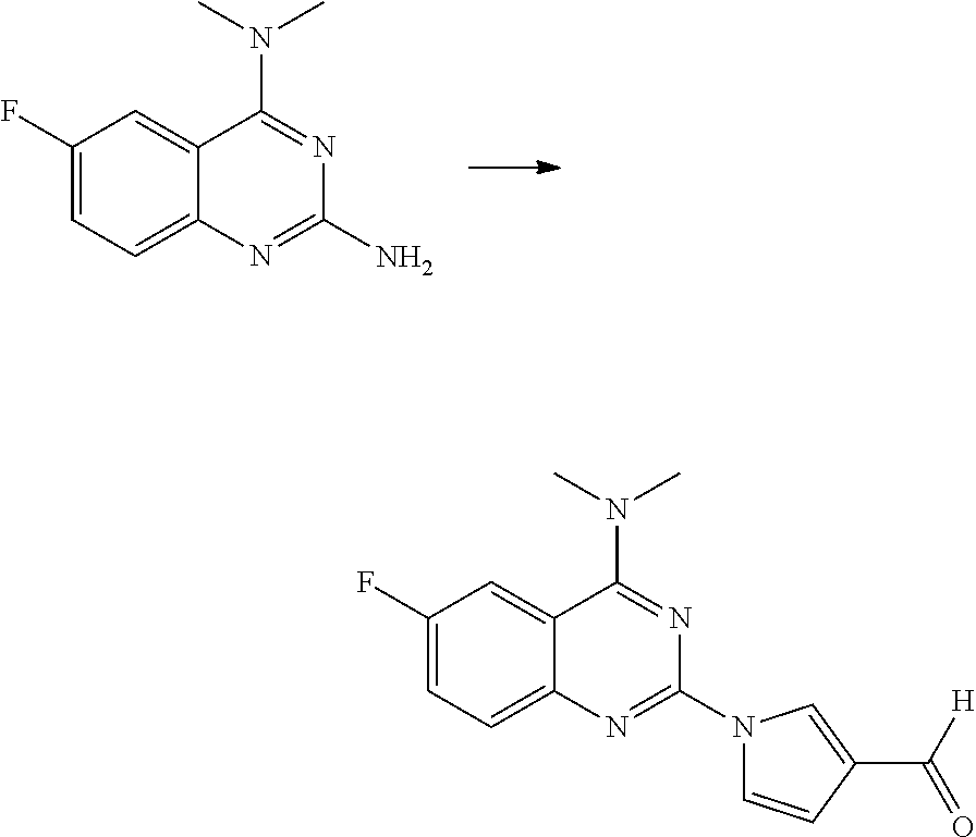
C1(F)=CC=C2C(=C1)C(N(C)C)=NC(N)=N2.C1(F)=CC=C2C(=C1)C(N(C)C)=NC(N1C=CC(C(=O)[H])=C1)=N2
